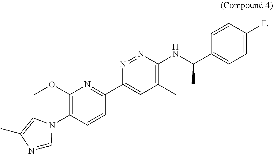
C1=C(F)C=CC(C(NC2=C(C)C=C(C3=NC(OC)=C(N4C=NC(C)=C4)C=C3)N=N2)C)=C1
